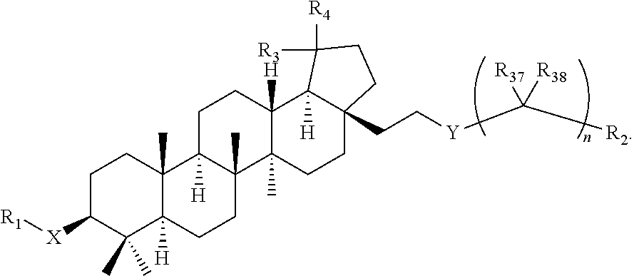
C1C([X][R1])C(C)(C)C2([H])C(C)(C1)C1([H])C(C)(CC2)C2(C)C([H])(CC1)C1([H])C(CC[Y]C([R2])([R37])[R38])(CC2)CCC1([R3])[R4]
